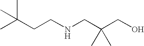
C(CCNCC(CO)(C)C)(C)(C)C
